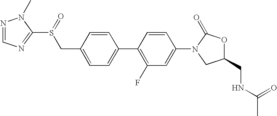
C1(CS(C2=NC=NN2C)=O)=CC=C(C2=C(F)C=C(N3CC(CNC(C)=O)OC3=O)C=C2)C=C1
